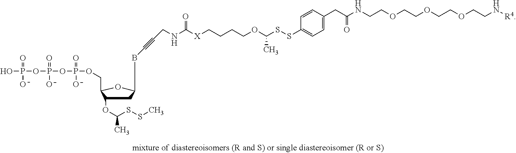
C1C(OC(SSC)C)C(COP(OP(OP(O)([O-])=O)([O-])=O)([O-])=O)OC1BC#CCNC([X]CCCCOC(SSC1=CC=C(CC(NCCOCCOCCOCCN[R4])=O)C=C1)C)=O
